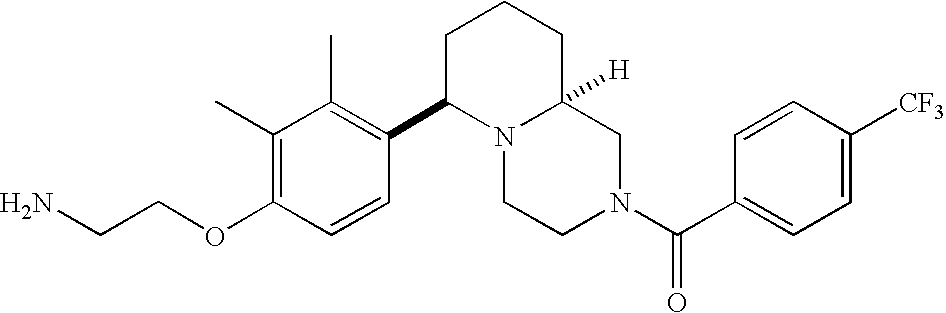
C(OC1=C(C)C(C)=C(C2N3CCN(C(C4=CC=C([CF3])C=C4)=O)CC3([H])CCC2)C=C1)CN
